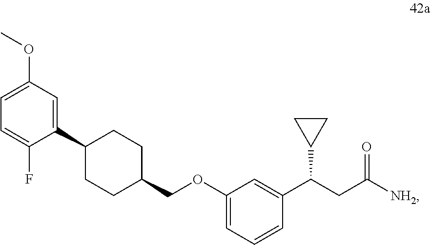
C1CC(COC2=CC=CC(C(CC([NH2])=O)C3CC3)=C2)CCC1C1=CC(OC)=CC=C1F
